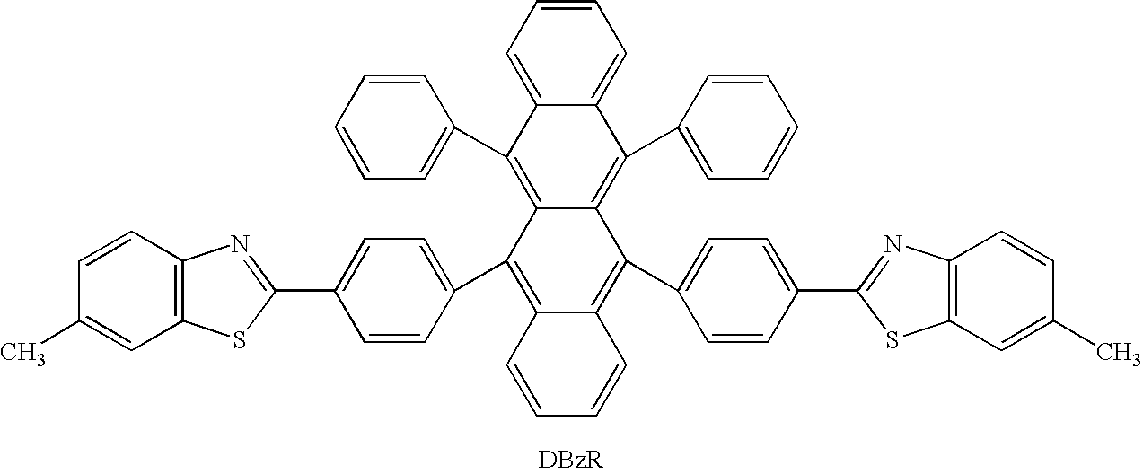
C12=C(C=CC(C)=C1)N=C(C1=CC=C(C3=C4C(=C(C5=CC=C(C6=NC7=C(C=C(C)C=C7)S6)C=C5)C5=C(C6=CC=CC=C6)C6=CC=CC=C6C(C6=CC=CC=C6)=C35)C=CC=C4)C=C1)S2
